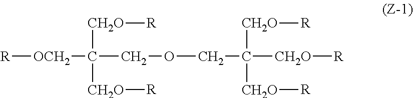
[R][OCH2]C([CH2O][R])([CH2O][R])COCC([CH2O][R])([CH2O][R])[CH2O][R]
